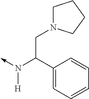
N([H])(->C)C(C1=CC=CC=C1)CN1CCCC1
